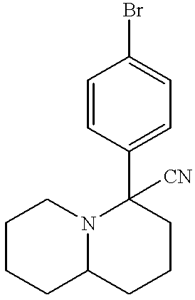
C1CCC2N(C1)C(C1=CC=C(Br)C=C1)([CN])CCC2
